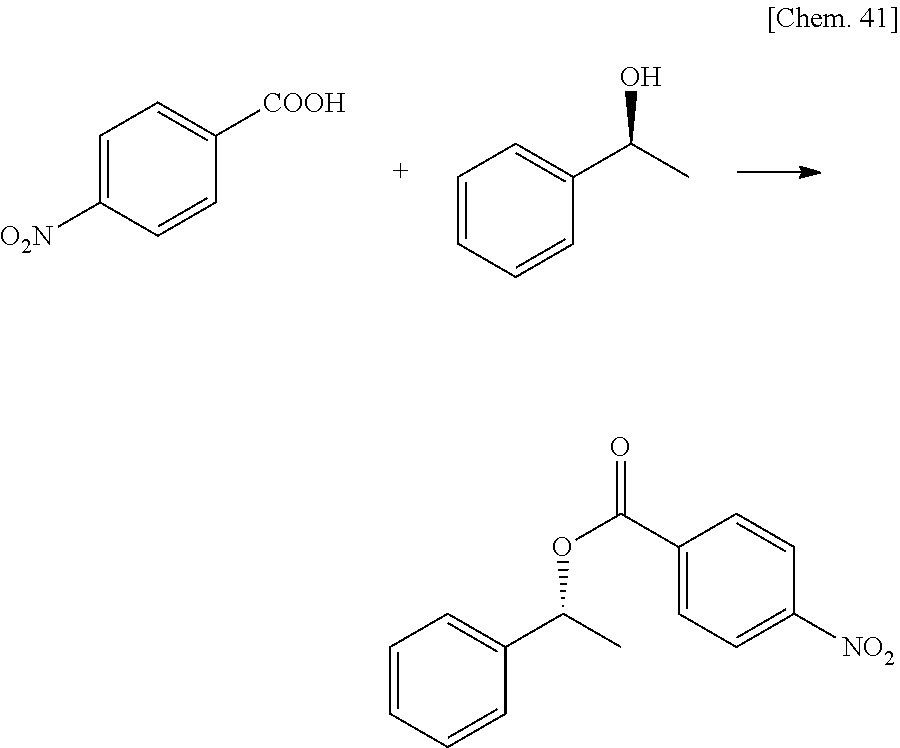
C1=C([O2N])C=CC([COOH])=C1.C1=CC=CC(C(C)O)=C1.C1=CC(C(C)OC(C2=CC=C([NO2])C=C2)=O)=CC=C1
